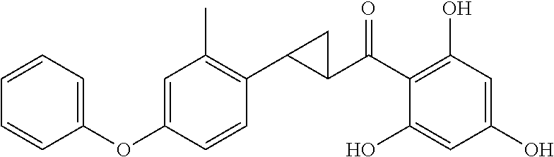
C1(C(C2=C(O)C=C(O)C=C2O)=O)C(C2=C(C)C=C(OC3=CC=CC=C3)C=C2)C1
